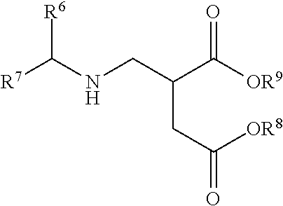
C(CC([OR8])=O)(C([OR9])=O)CNC([R7])[R6]
